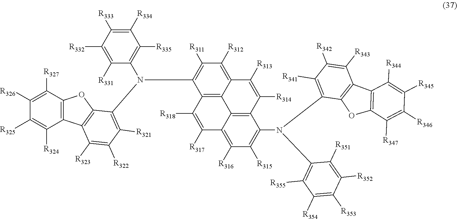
C1([R326])=C([R327])C2=C(C([R324])=C1[R325])C1=C(O2)C(N(C2=C([R335])C([R334])=C([R333])C([R332])=C2[R331])C2=C([R311])C([R312])=C3C4=C2C([R318])=C([R317])C2=C([R316])C([R315])=C(N(C5=C([R341])C([R342])=C([R343])C6=C5OC5=C6C([R344])=C([R345])C([R346])=C5[R347])C5=C([R355])C([R354])=C([R353])C([R352])=C5[R351])C(=C42)C([R314])=C3[R313])=C([R321])C([R322])=C1[R323]
